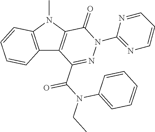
C12=C(N(C)C3=C1C(C(N(CC)C1=CC=CC=C1)=O)=NN(C1=NC=CC=N1)C3=O)C=CC=C2
